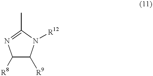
C1([R8])C([R9])N([R12])C(C)=N1
